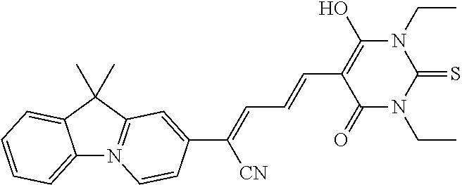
C12=CC=CC=C1C(C)(C)C1=N2C=CC(C(=CC=CC2=C(O)N(CC)C(=S)N(CC)C2=O)[CN])=C1
